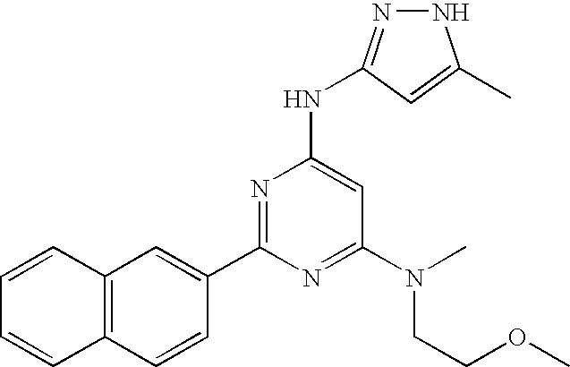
C1(C2=NC(NC3=NNC(C)=C3)=CC(N(CCOC)C)=N2)=CC2=C(C=C1)C=CC=C2
